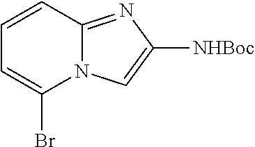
C1=CC2=NC([NHBoc])=CN2C(Br)=C1
